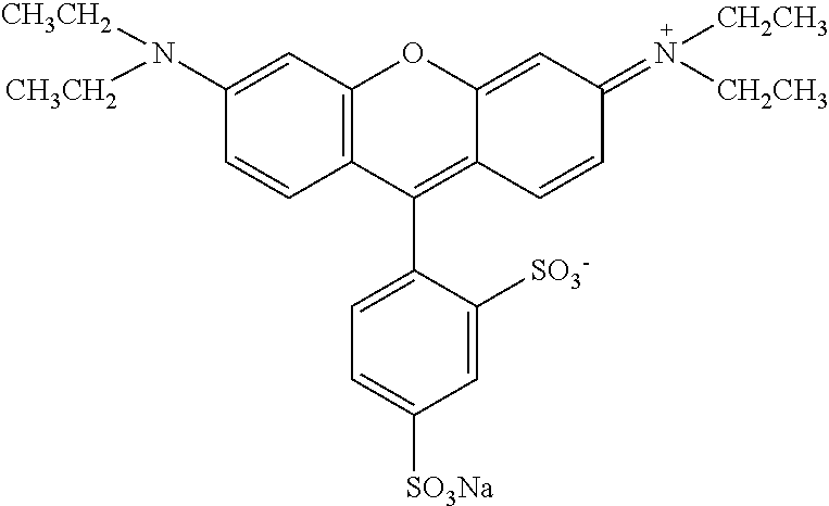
C1(N([CH3CH2])[CH3CH2])=CC2=C(C=C1)C(C1=CC=C([SO3Na])C=C1[SO3-])=C1C(=CC(=N([CH2CH3])[CH2CH3])C=C1)O2
